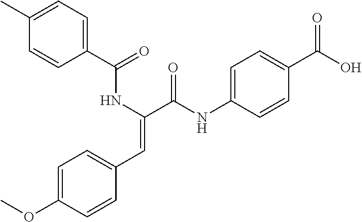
C1=C(OC)C=CC(C=C(C(NC2=CC=C(C(O)=O)C=C2)=O)NC(C2=CC=C(C)C=C2)=O)=C1
